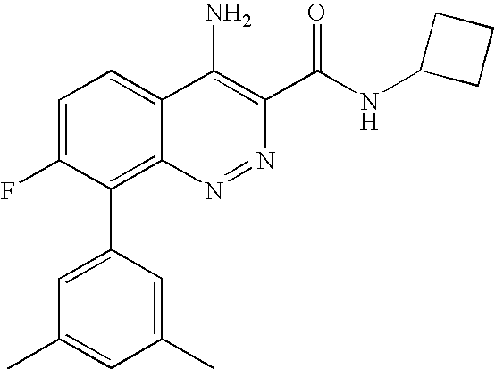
C1=C(F)C(C2=CC(C)=CC(C)=C2)=C2C(=C1)C(N)=C(C(NC1CCC1)=O)N=N2
